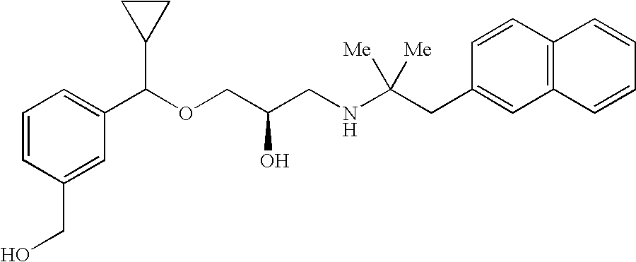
C1(CO)=CC(C(OCC(CNC(CC2=CC3=C(C=C2)C=CC=C3)([Me])[Me])O)C2CC2)=CC=C1
